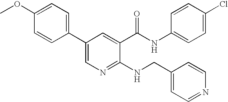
C1(NCC2=CC=NC=C2)=NC=C(C2=CC=C(OC)C=C2)C=C1C(NC1=CC=C(Cl)C=C1)=O
